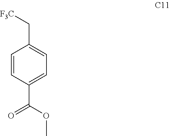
C1=CC(C(OC)=O)=CC=C1C[F3C]
